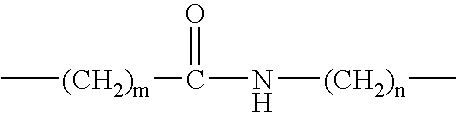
C[(CH2)m]C(N[(CH2)n]C)=O
